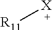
[R11][X]
